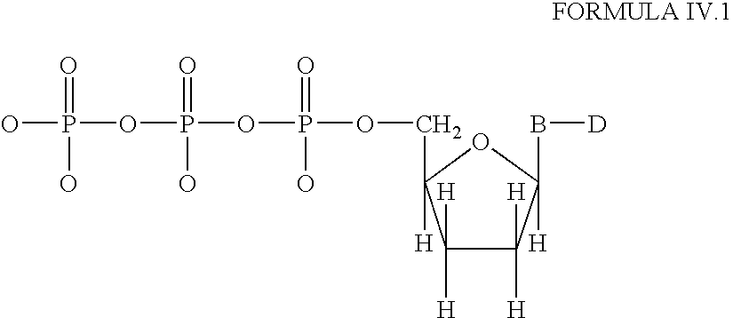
C1([H])([H])C([H])([H])C([H])(B[D])OC1([H])COP(OP(OP(O)(O)=O)(O)=O)(O)=O
